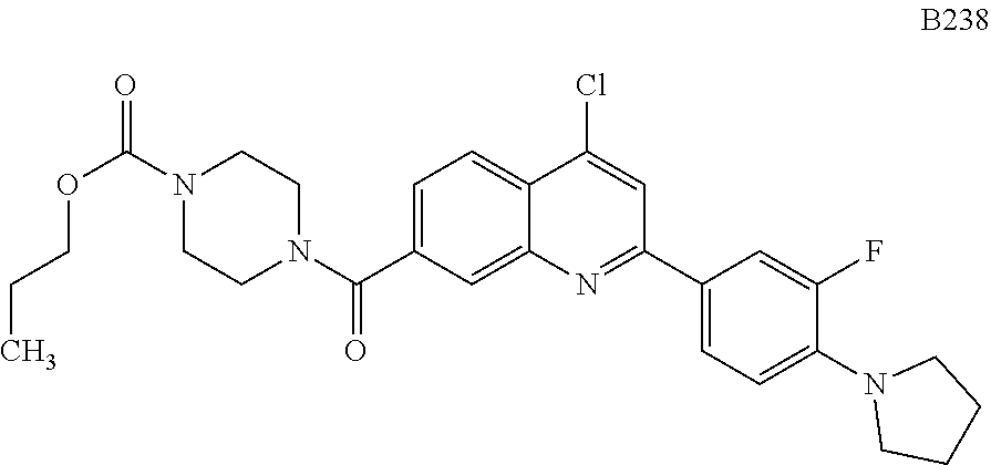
C1=C(C(N2CCN(C(=O)OCCC)CC2)=O)C=C2C(=C1)C(Cl)=CC(C1=CC=C(N3CCCC3)C(F)=C1)=N2
